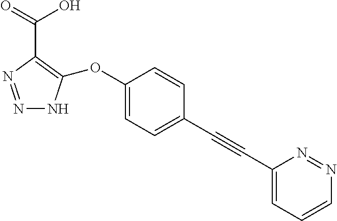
N1=NC(C(O)=O)=C(OC2=CC=C(C#CC3=CC=CN=N3)C=C2)N1
